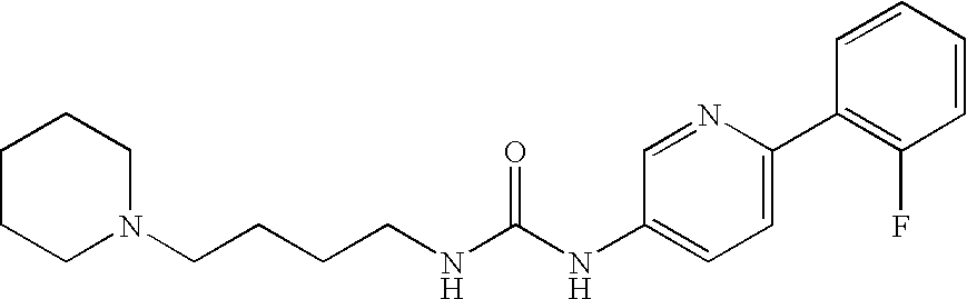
C1CCN(CCCCNC(NC2=CC=C(C3=C(F)C=CC=C3)N=C2)=O)CC1
